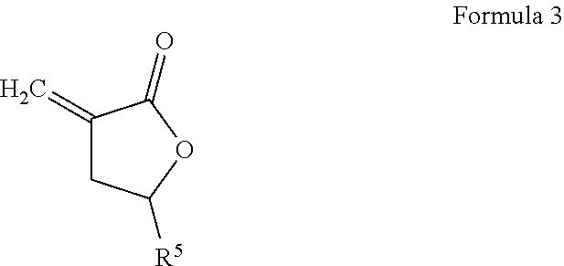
C1(=C)CC([R5])OC1=O
